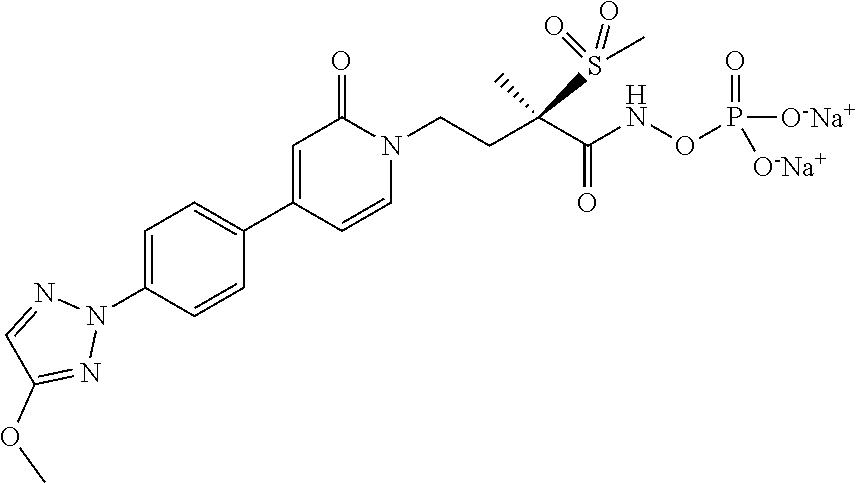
C1=C(N2N=CC(OC)=N2)C=CC(C2=CC(=O)N(CCC(C(NOP(=O)([O-Na+])[O-Na+])=O)(S(=O)(=O)C)C)C=C2)=C1
